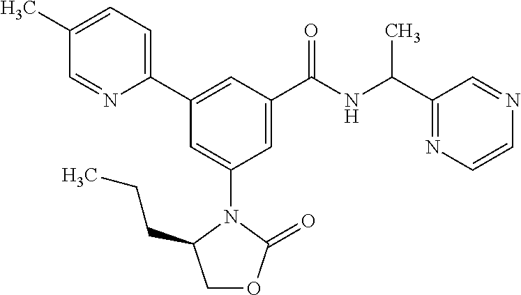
C1(C)=CC=C(C2=CC(C(NC(C3=NC=CN=C3)C)=O)=CC(N3C(CCC)COC3=O)=C2)N=C1
